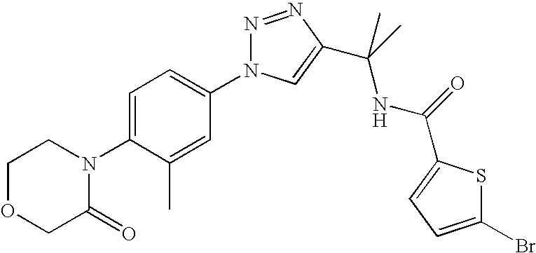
C1OCC(=O)N(C2=CC=C(N3N=NC(C(C)(NC(=O)C4=CC=C(Br)S4)C)=C3)C=C2C)C1
